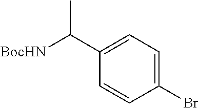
C1(C([BocHN])C)=CC=C(Br)C=C1
